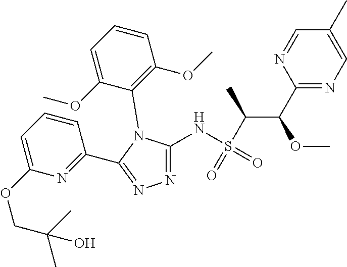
C1(C)=CN=C(C(OC)C(S(=O)(NC2=NN=C(C3=NC(OCC(C)(C)O)=CC=C3)N2C2=C(OC)C=CC=C2OC)=O)C)N=C1
